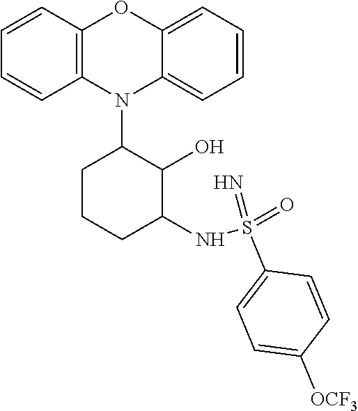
C1=CC2=C(C=C1)N(C1C(O)C(NS(=N)(=O)C3=CC=C([OCF3])C=C3)CCC1)C1=CC=CC=C1O2
